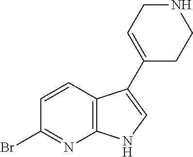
C12=C(C=CC(Br)=N1)C(C1=CCNCC1)=CN2
